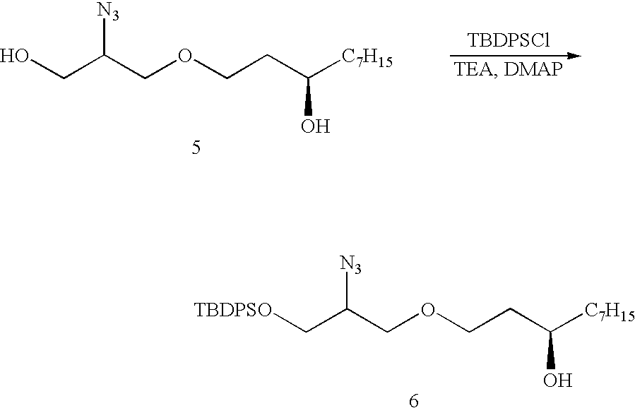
[TBDPSCl].O(CCC([C7H15])O)CC([N3])CO.O(CCC([C7H15])O)CC([N3])C[TBDPSO]
